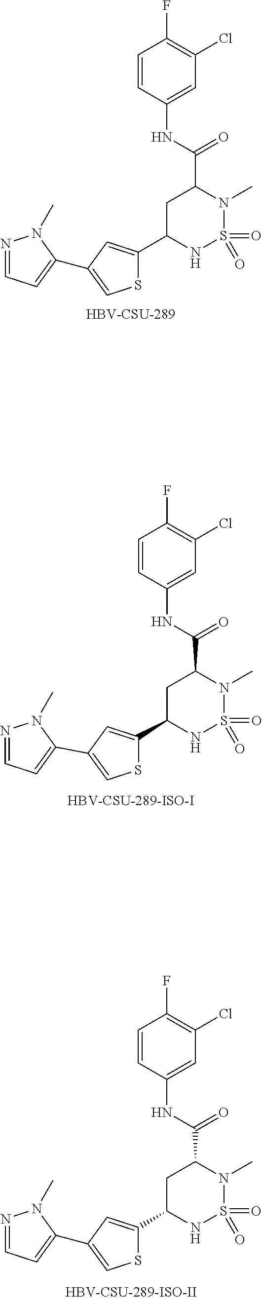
N1=CC=C(C2=CSC(C3NS(=O)(=O)N(C)C(C(=O)NC4=CC(Cl)=C(F)C=C4)C3)=C2)N1C.[HBV-CSU-289].N1=CC=C(C2=CSC(C3NS(=O)(=O)N(C)C(C(=O)NC4=CC(Cl)=C(F)C=C4)C3)=C2)N1C.N1=CC=C(C2=CSC(C3NS(=O)(=O)N(C)C(C(=O)NC4=CC(Cl)=C(F)C=C4)C3)=C2)N1C
